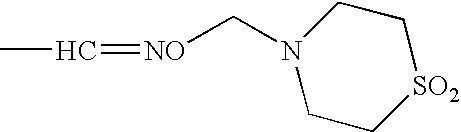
CC=[NO]CN1CC[SO2]CC1
